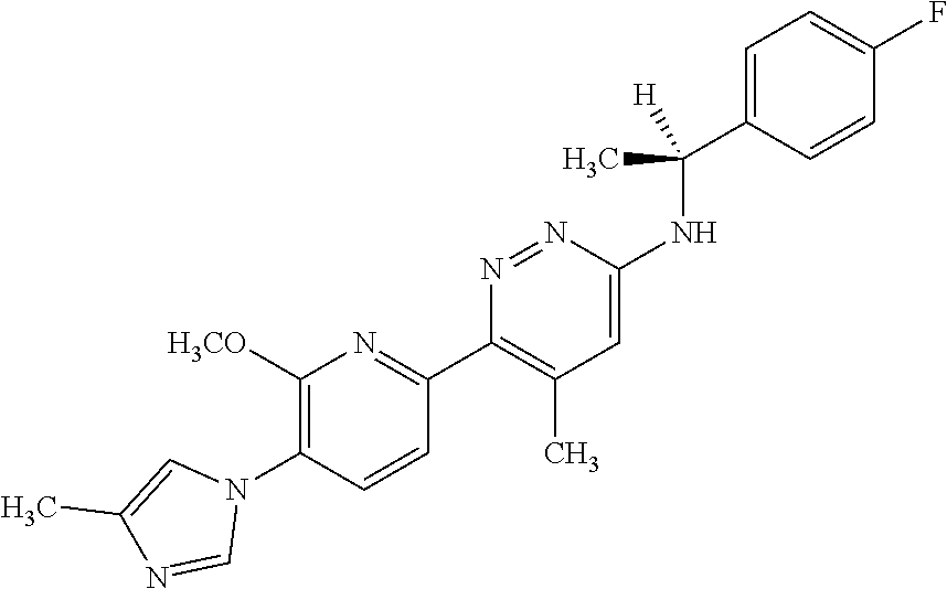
C1=C(C(NC2=CC(C)=C(C3=NC([H3CO])=C(N4C=C(C)N=C4)C=C3)N=N2)(C)[H])C=CC(F)=C1
